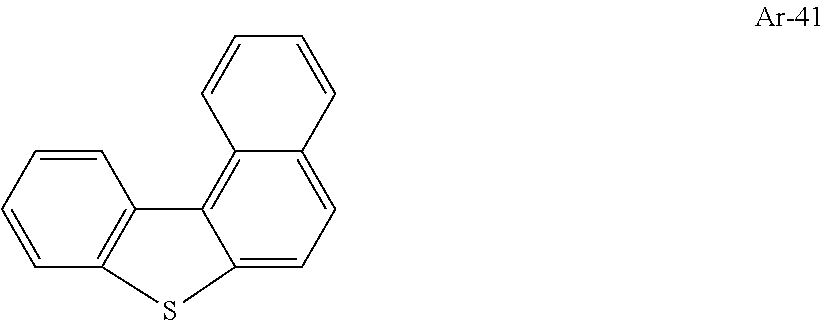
C1=CC=CC2=C1C1=C3C(=CC=C1S2)C=CC=C3
